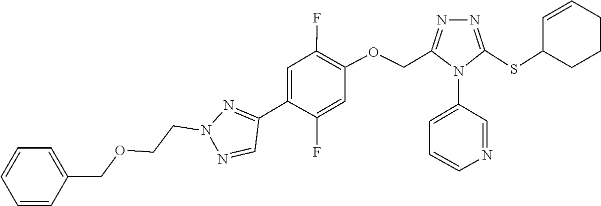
C(OCCN1N=C(C2=CC(F)=C(OCC3=NN=C(SC4CCCC=C4)N3C3=CC=CN=C3)C=C2F)C=N1)C1=CC=CC=C1
